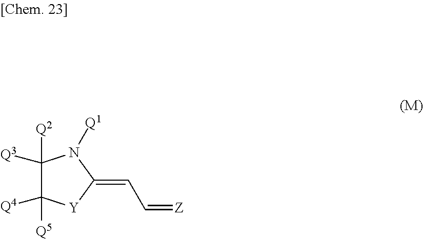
C1([Q3])([Q2])C([Q4])([Q5])[Y]C(=CC=[Z])N1[Q1]
